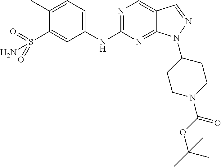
N1=C(NC2=CC=C(C)C(S(N)(=O)=O)=C2)N=C2C(=C1)C=NN2C1CCN(C(OC(C)(C)C)=O)CC1
